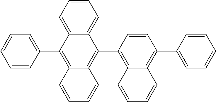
C12=CC=CC=C1C(C1=C3C(=C(C4=CC=CC=C4)C=C1)C=CC=C3)=C1C(=C2C2=CC=CC=C2)C=CC=C1
